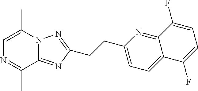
C1=C(C)N2C(=NC(CCC3=CC=C4C(=N3)C(F)=CC=C4F)=N2)C(C)=N1
